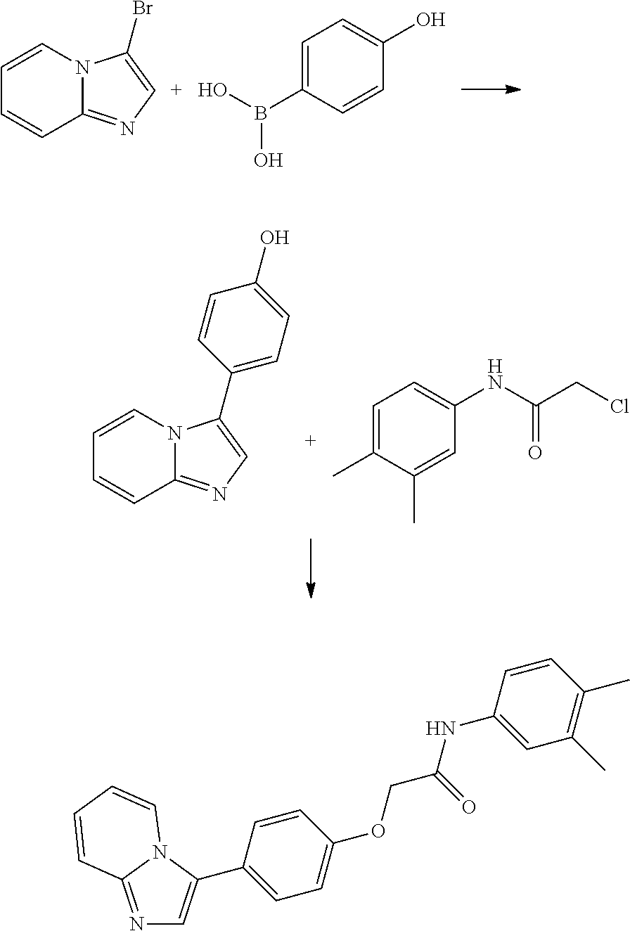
C1=CC=CC2=NC=C(Br)N12.C1=C(B(O)O)C=CC(O)=C1.C1=CC=CC2=NC=C(C3=CC=C(O)C=C3)N12.C1=C(C)C(C)=CC(NC(CCl)=O)=C1.C1=CC(C2=CN=C3N2C=CC=C3)=CC=C1OCC(NC1=CC(C)=C(C)C=C1)=O
